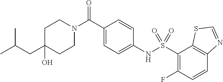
C1CN(C(C2=CC=C(NS(C3=C(F)C=CC4=C3SC=N4)(=O)=O)C=C2)=O)CCC1(O)CC(C)C
